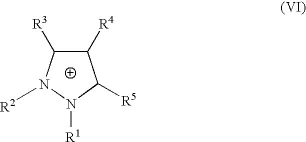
C1([R4])C([R3])N([R2])N([R1])C1[R5]
